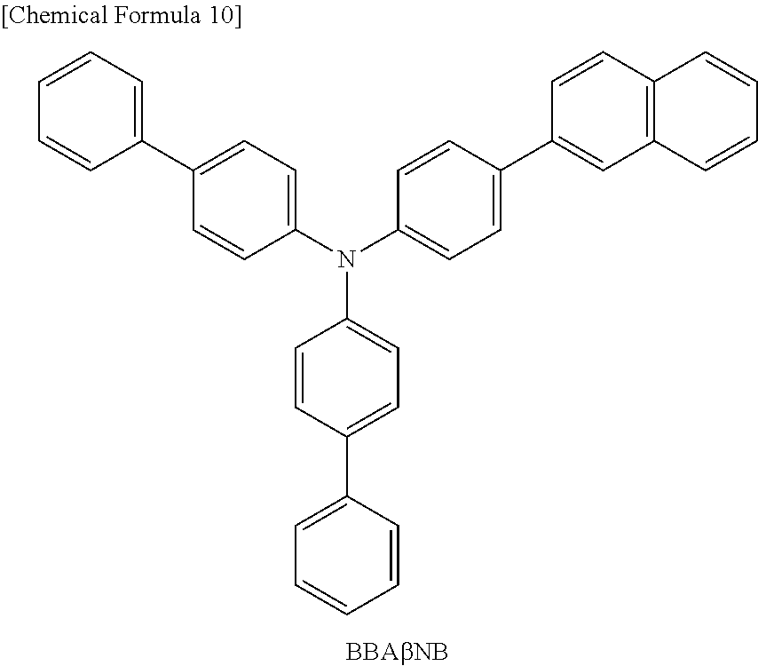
C1=CC(C2=CC=CC=C2)=CC=C1N(C1=CC=C(C2=CC=CC=C2)C=C1)C1=CC=C(C2=CC3=C(C=C2)C=CC=C3)C=C1
